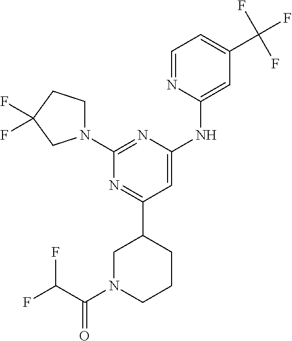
N1=C(C2CN(C(C(F)F)=O)CCC2)C=C(NC2=CC(C(F)(F)F)=CC=N2)N=C1N1CCC(F)(F)C1
